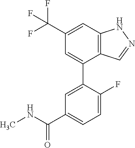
C12=C(C=C(C(F)(F)F)C=C1C1=CC(C(NC)=O)=CC=C1F)NN=C2
